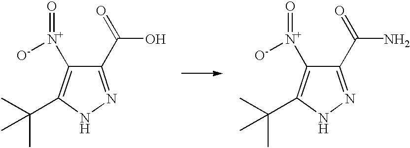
C1(C(O)=O)=NNC(C(C)(C)C)=C1[N+]([O-])=O.C1(C(N)=O)=NNC(C(C)(C)C)=C1[N+]([O-])=O
